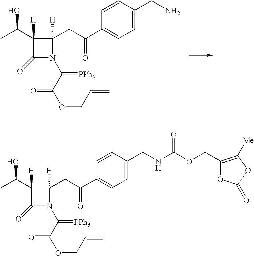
C1([H])(C(O)C)C(=O)N(C(=[PPh3])C(=O)OCC=C)C1([H])CC(C1=CC=C(CN)C=C1)=O.C1([H])(C(O)C)C(=O)N(C(=[PPh3])C(=O)OCC=C)C1([H])CC(C1=CC=C(CNC(=O)OCC2=C([Me])OC(=O)O2)C=C1)=O
